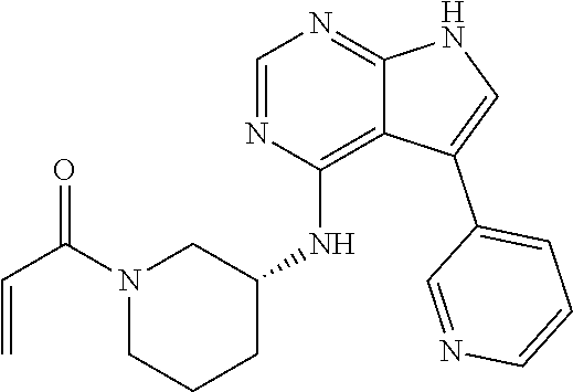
C(N1CCCC(NC2=C3C(=NC=N2)NC=C3C2=CC=CN=C2)C1)(=O)C=C
